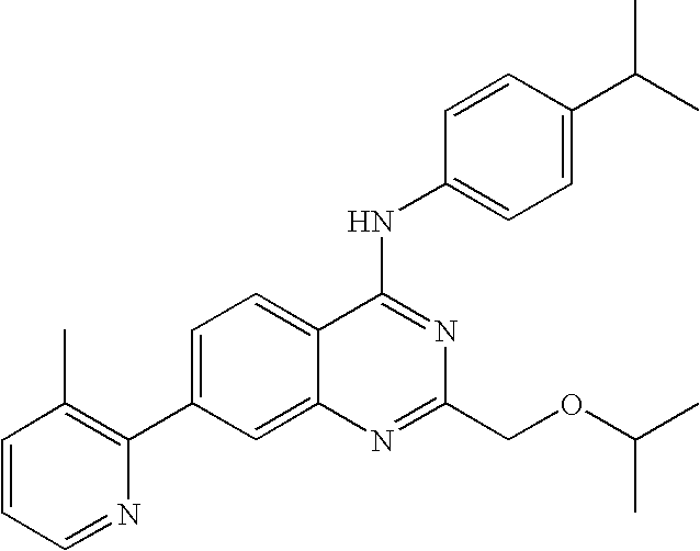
C1=CC=NC(C2=CC=C3C(=C2)N=C(COC(C)C)N=C3NC2=CC=C(C(C)C)C=C2)=C1C
